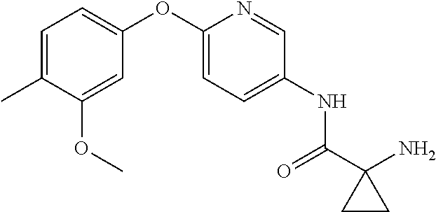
C1=C(C)C(OC)=CC(OC2=CC=C(NC(C3(N)CC3)=O)C=N2)=C1
